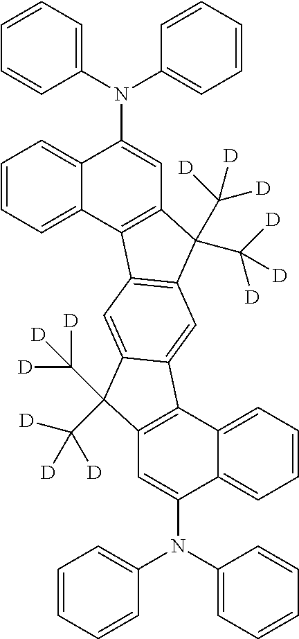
C1=CC=CC(N(C2=CC=CC=C2)C2=CC3=C(C4=CC=CC=C24)C2=CC4=C(C=C2C3(C([D])([D])[D])C([D])([D])[D])C2=C(C4(C([D])([D])[D])C([D])([D])[D])C=C(N(C3=CC=CC=C3)C3=CC=CC=C3)C3=CC=CC=C23)=C1
